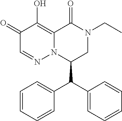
C1(=O)C=NN2C(=C1O)C(=O)N(CC)CC2C(C1=CC=CC=C1)C1=CC=CC=C1
